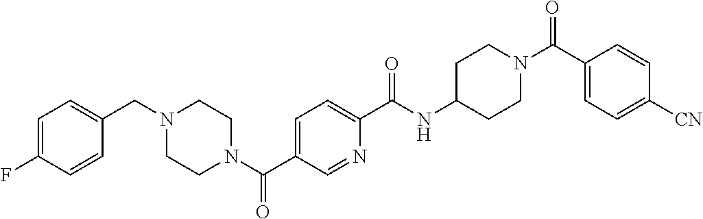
C1(F)=CC=C(CN2CCN(C(C3=CC=C(C(NC4CCN(C(C5=CC=C([CN])C=C5)=O)CC4)=O)N=C3)=O)CC2)C=C1
